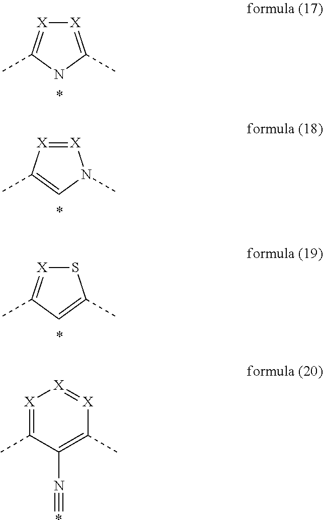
[X]1=C(C)NC(C)=[X]1.[X]1=[X]C(C)=CN1C.S1[X]=C(C)C=C1C.[X]1=C(C)C(N#*)=C(C)[X]=[X]1
